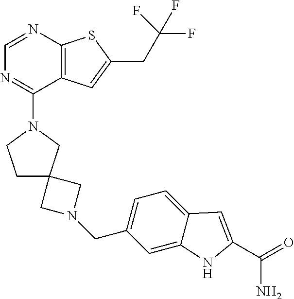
C1=NC2=C(C(N3CC4(CC3)CN(CC3=CC=C5C(=C3)NC(C(=O)N)=C5)C4)=N1)C=C(CC(F)(F)F)S2
